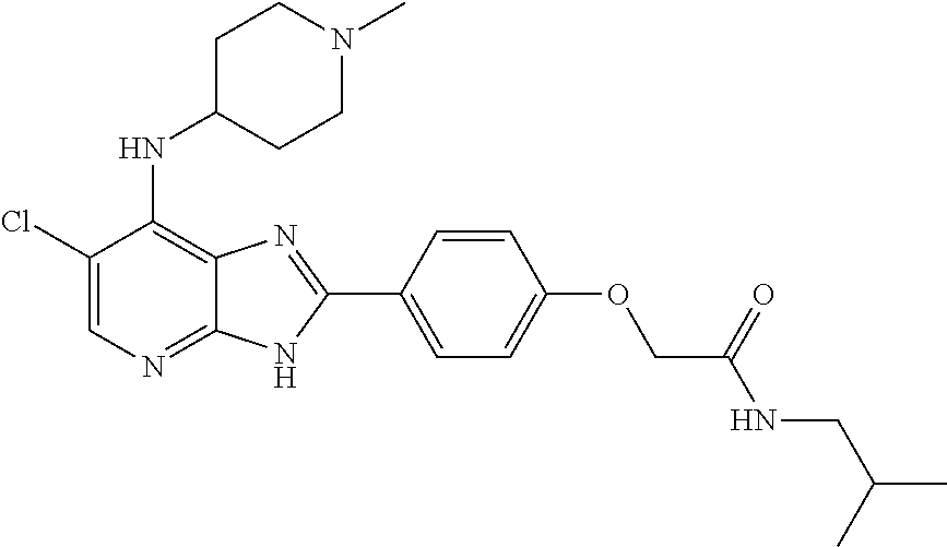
C1(Cl)=CN=C2C(=C1NC1CCN(C)CC1)N=C(C1=CC=C(OCC(NCC(C)C)=O)C=C1)N2
